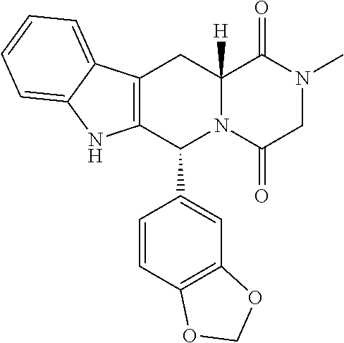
C12=C(C3=CC=CC=C3N1)CC1([H])N(C2C2=CC3=C(C=C2)OCO3)C(=O)CN(C)C1=O
